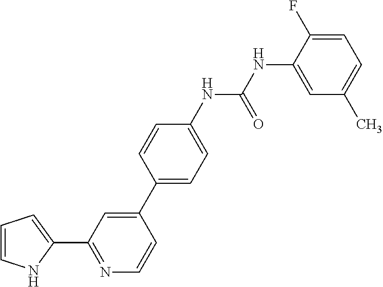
C1=C(C)C=C(NC(NC2=CC=C(C3=CC(C4=CC=CN4)=NC=C3)C=C2)=O)C(F)=C1
